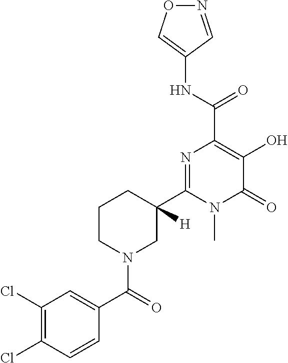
N1=CC(NC(C2=C(O)C(=O)N(C)C(C3([H])CCCN(C(C4=CC(Cl)=C(Cl)C=C4)=O)C3)=N2)=O)=CO1
